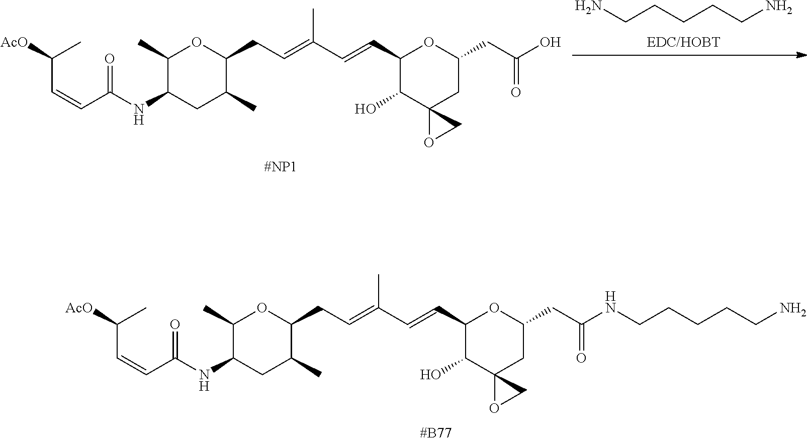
C(C=CC(=O)NC1CC(C)C(CC=C(C=CC2C(O)C3(CC(CC(NCCCCCN)=O)O2)OC3)C)OC1C)(C)[AcO].C(C=CC(=O)NC1CC(C)C(CC=C(C=CC2C(O)C3(CC(CC(O)=O)O2)OC3)C)OC1C)(C)[AcO].NCCCCCN
